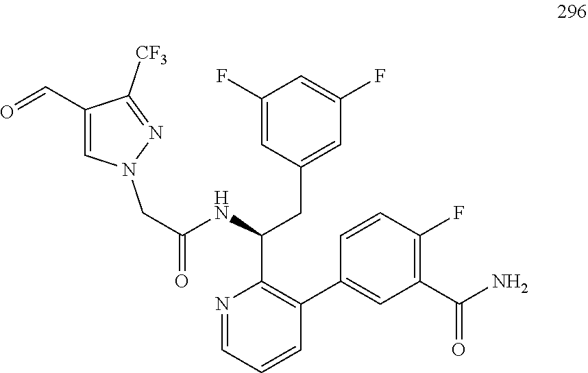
C1(C=O)=CN(CC(NC(CC2=CC(F)=CC(F)=C2)C2=C(C3=CC(C(N)=O)=C(F)C=C3)C=CC=N2)=O)N=C1[CF3]
